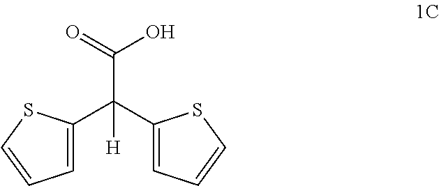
C1(C(C2=CC=CS2)([H])C(=O)O)=CC=CS1
